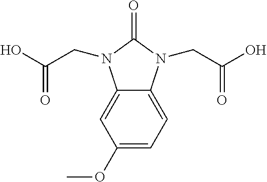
C1(OC)=CC=C2C(=C1)N(CC(O)=O)C(=O)N2CC(O)=O
